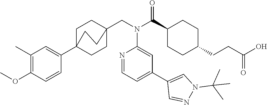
C1(C)=C(OC)C=CC(C23CCC(CN(C(C4CCC(CCC(O)=O)CC4)=O)C4=CC(C5=CN(C(C)(C)C)N=C5)=CC=N4)(CC2)CC3)=C1
